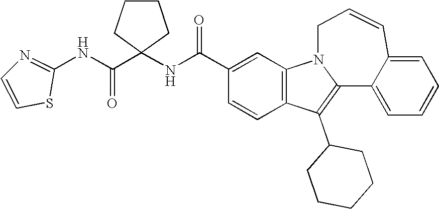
C1(C(NC2(C(NC3=NC=CS3)=O)CCCC2)=O)=CC2=C(C=C1)C(C1CCCCC1)=C1N2CC=CC2=CC=CC=C12
